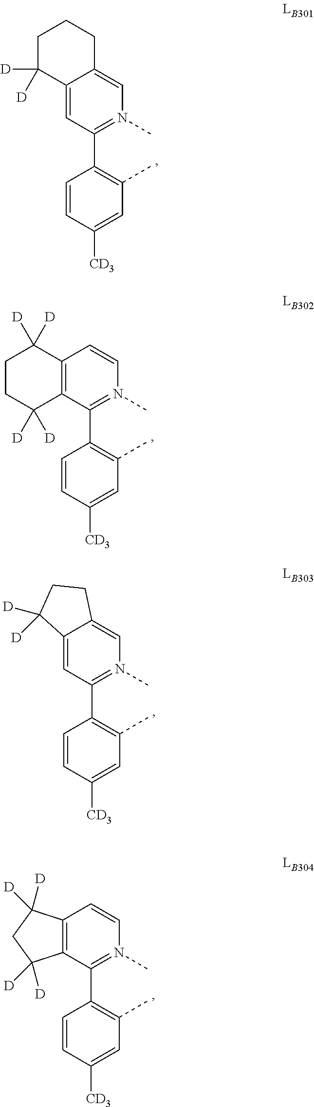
C12=CC(C3=C(C)C=C([CD3])C=C3)=N(C)C=C1CCCC2([D])[D].C12=C(C(C3=C(C)C=C([CD3])C=C3)=N(C)C=C1)C([D])([D])CCC2([D])[D].C12=CC(C3=C(C)C=C([CD3])C=C3)=N(C)C=C1CCC2([D])[D].C12=C(C(C3=C(C)C=C([CD3])C=C3)=N(C)C=C1)C([D])([D])CC2([D])[D]
